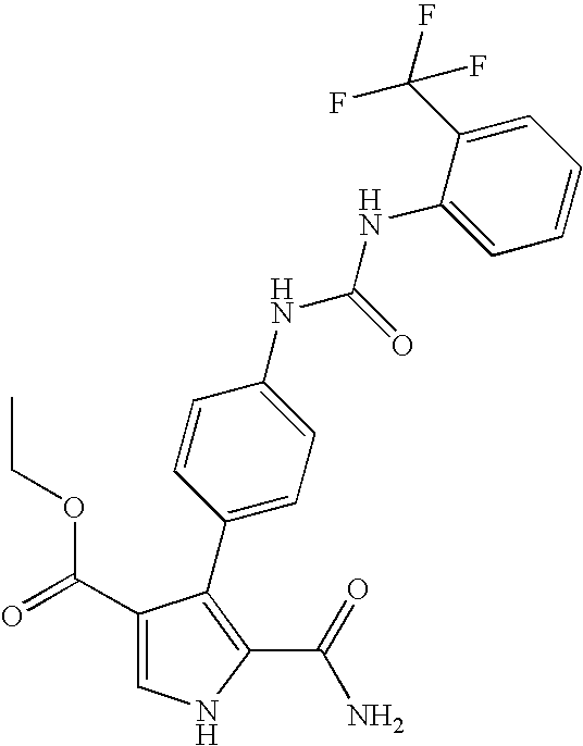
C1(C(=O)OCC)=CNC(C(=O)N)=C1C1=CC=C(NC(NC2=CC=CC=C2C(F)(F)F)=O)C=C1
